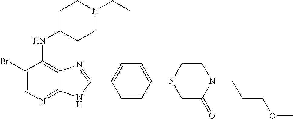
C1(Br)=CN=C2C(=C1NC1CCN(CC)CC1)N=C(C1=CC=C(N3CCN(CCCOC)C(=O)C3)C=C1)N2
